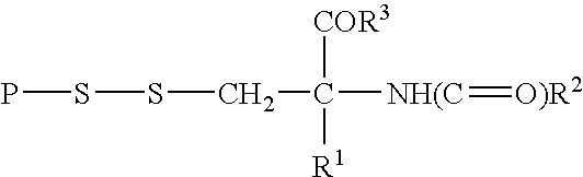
PSSCC([NH(C]=[O)R2])([COR3])[R1]
